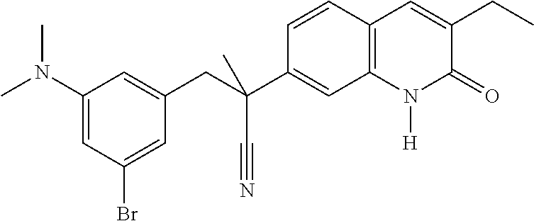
C(C1=CC(N(C)C)=CC(Br)=C1)C(C#N)(C1=CC2=C(C=C1)C=C(CC)C(=O)N2[H])C
